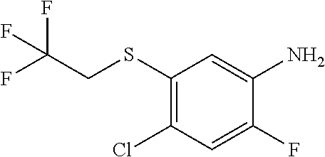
C1(SCC(F)(F)F)=C(Cl)C=C(F)C(N)=C1
